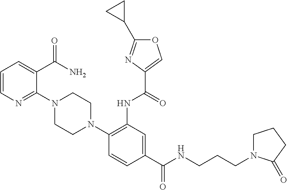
C1(C(NCCCN2CCCC2=O)=O)=CC(NC(=O)C2=COC(C3CC3)=N2)=C(N2CCN(C3=NC=CC=C3C(N)=O)CC2)C=C1
